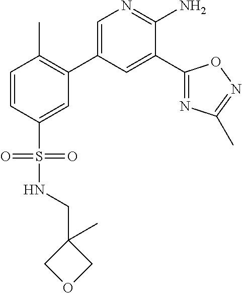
C1=CC(S(=O)(=O)NCC2(C)COC2)=CC(C2=CN=C(N)C(C3=NC(C)=NO3)=C2)=C1C
